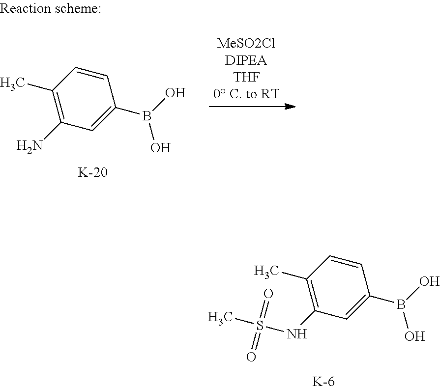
C1(C)=C(NS(C)(=O)=O)C=C(B(O)O)C=C1.[K].C1(C)=C(N)C=C(B(O)O)C=C1.[K]
